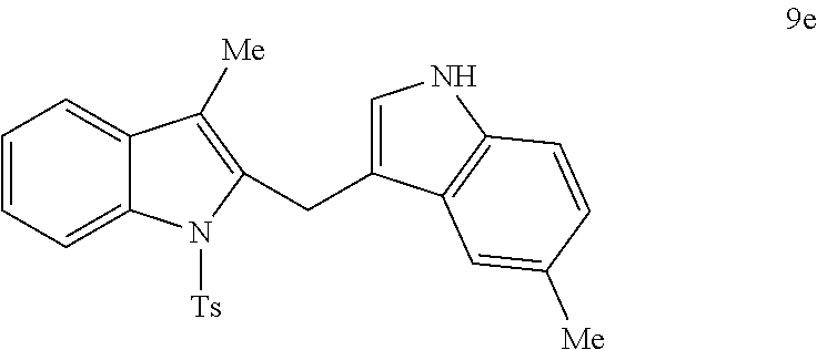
C1=CC=C2C(=C1)C([Me])=C(CC1=CNC3=C1C=C([Me])C=C3)N2[Ts]
